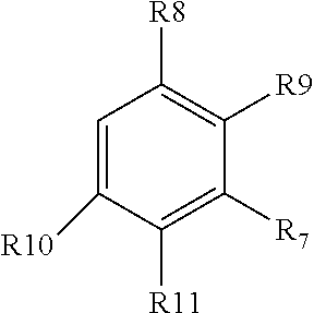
C1=C([R10])C([R11])=C([R7])C([R9])=C1[R8]
